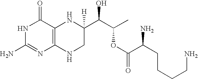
N1C(N)=NC2=C(C1=O)NC(C(C(C)OC(=O)C(CCCCN)N)O)([H])CN2
